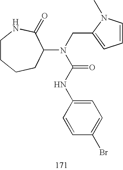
C1CCCC(N(C(=O)NC2=CC=C(Br)C=C2)CC2=CC=CN2C)C(=O)N1
